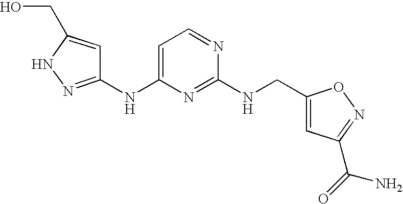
C1=C(CO)NN=C1NC1=CC=NC(NCC2=CC(C(N)=O)=NO2)=N1
